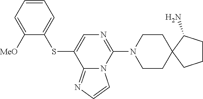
C1=CC=C([MeO])C(SC2=CN=C(N3CCC4(CC3)CCCC4N)N3C2=NC=C3)=C1
